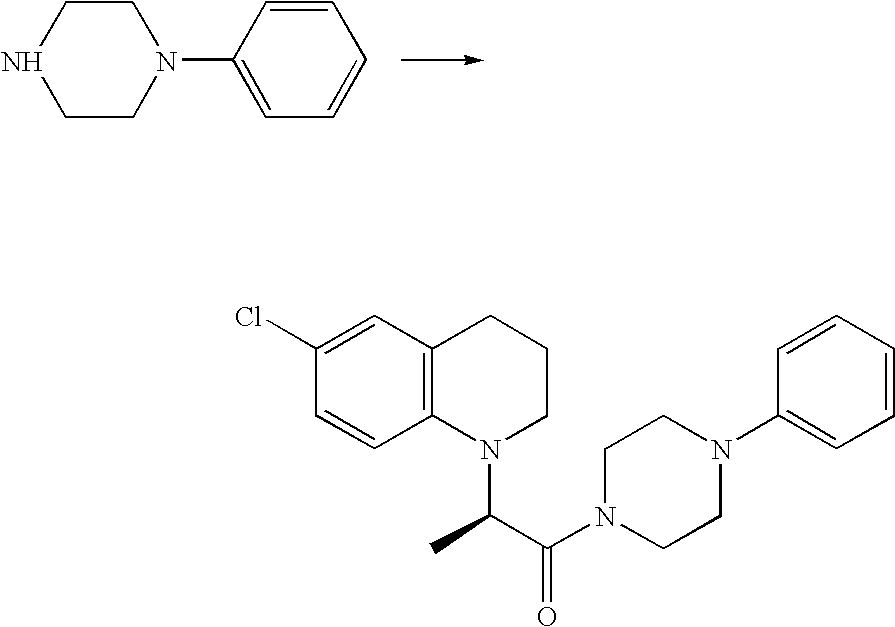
N1CCN(C2=CC=CC=C2)CC1.C1=C(Cl)C=CC2=C1CCCN2C(C(N1CCN(C2=CC=CC=C2)CC1)=O)C
